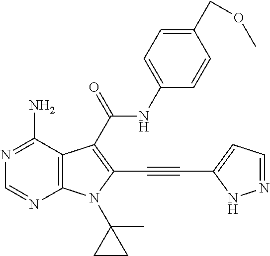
N1=C(N)C2=C(N=C1)N(C1(C)CC1)C(C#CC1=CC=NN1)=C2C(NC1=CC=C(COC)C=C1)=O
